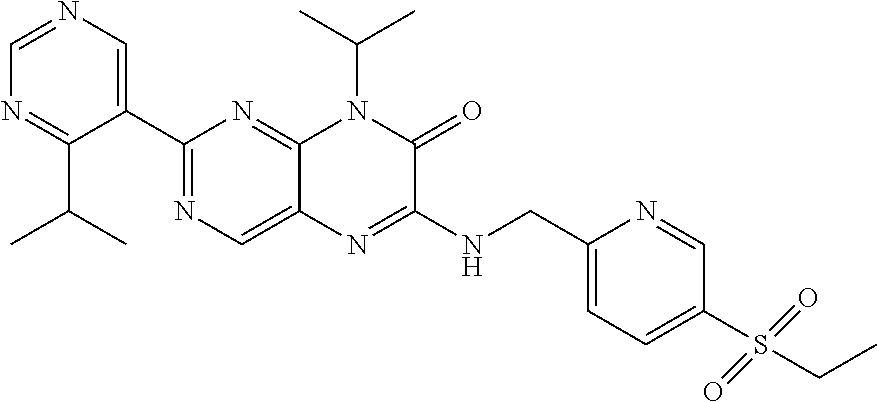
C1(C2=NC=C3C(=N2)N(C(C)C)C(=O)C(NCC2=CC=C(S(CC)(=O)=O)C=N2)=N3)=CN=CN=C1C(C)C
